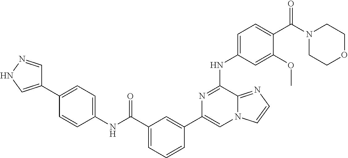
C1=C(NC2=NC(C3=CC(C(=O)NC4=CC=C(C5=CNN=C5)C=C4)=CC=C3)=CN3C2=NC=C3)C=C(OC)C(C(N2CCOCC2)=O)=C1
